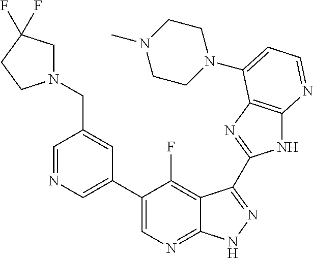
C1=NC=C(C2=CN=C3C(=C2F)C(C2=NC4=C(N2)N=CC=C4N2CCN(C)CC2)=NN3)C=C1CN1CC(F)(F)CC1
